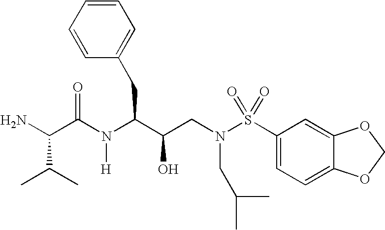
NC(C(C)C)C(=O)N([H])C(C(O)CN(S(=O)(=O)C1=CC=C2C(=C1)OCO2)CC(C)C)CC1=CC=CC=C1
